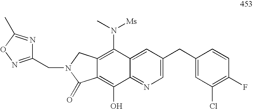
C12=C(O)C3=NC=C(CC4=CC(Cl)=C(F)C=C4)C=C3C(N([Ms])C)=C1CN(CC1=NOC(C)=N1)C2=O
